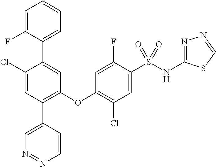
C1=C(F)C(C2=CC(OC3=C(Cl)C=C(S(NC4=NN=CS4)(=O)=O)C(F)=C3)=C(C3=CN=NC=C3)C=C2Cl)=CC=C1
